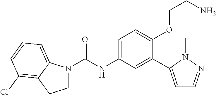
N1(C(=O)NC2=CC=C(OCCN)C(C3=CC=NN3C)=C2)CCC2=C(Cl)C=CC=C12
